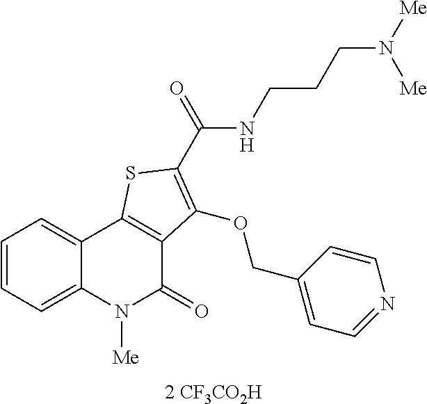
[2 CF3CO2H].C1=CC=C2C(=C1)C1=C(C(=O)N2[Me])C(OCC2=CC=NC=C2)=C(C(NCCCN([Me])[Me])=O)S1
